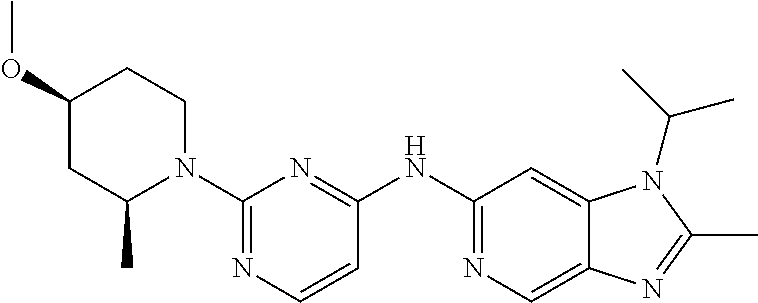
C1(N2CCC(OC)CC2C)=NC=CC(NC2=NC=C3C(=C2)N(C(C)C)C(C)=N3)=N1
